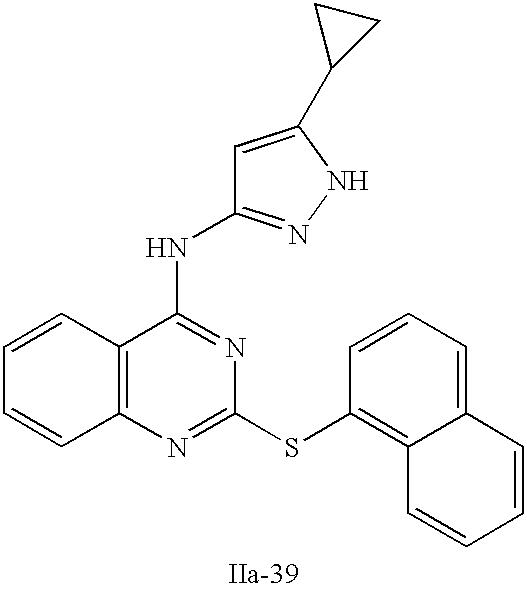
C12=C(N=C(SC3=C4C(=CC=C3)C=CC=C4)N=C1NC1=NNC(C3CC3)=C1)C=CC=C2
